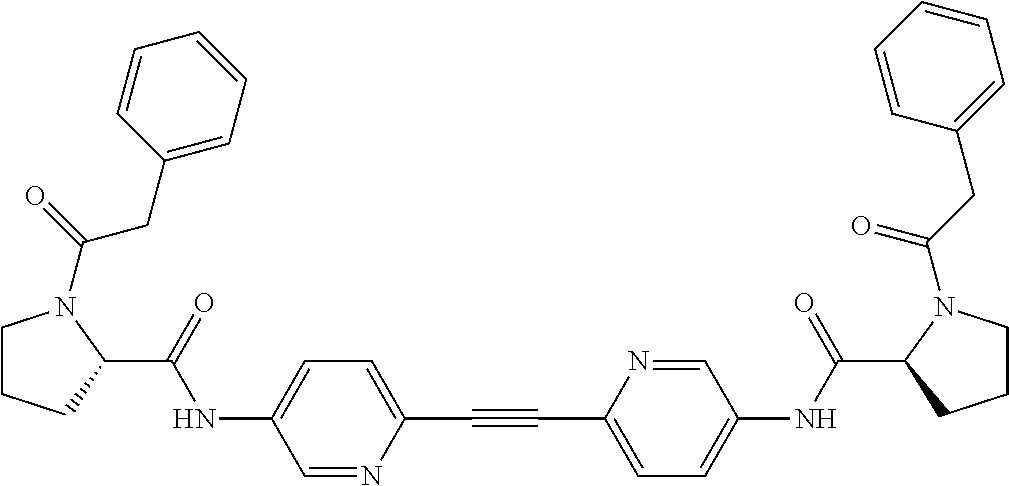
C1=NC(C#CC2=CC=C(NC(C3CCCN3C(CC3=CC=CC=C3)=O)=O)C=N2)=CC=C1NC(C1N(C(=O)CC2=CC=CC=C2)CCC1)=O
